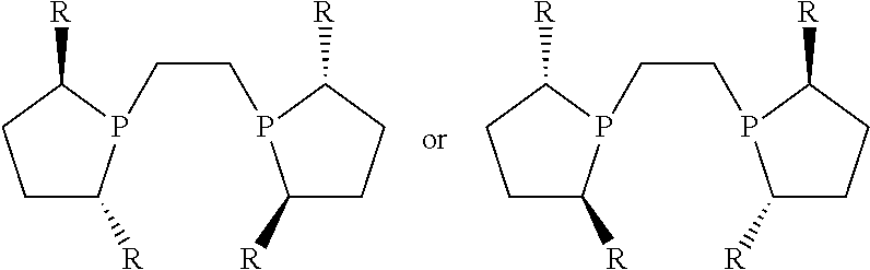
C1C([R])P(CCP2C([R])CCC2[R])C([R])C1.C1C([R])P(CCP2C([R])CCC2[R])C([R])C1
